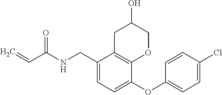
C1(CNC(C=C)=O)=CC=C(OC2=CC=C(Cl)C=C2)C2=C1CC(O)CO2
